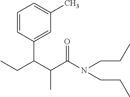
C1=CC(C(C(C(N(CCC)CCC)=O)C)CC)=CC(C)=C1
